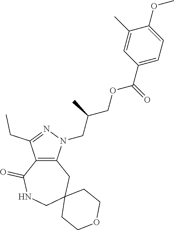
C12=C(N(CC(COC(C3=CC=C(OC)C(C)=C3)=O)C)N=C1CC)CC1(CNC2=O)CCOCC1
